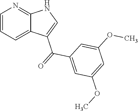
C1=CC=C2C(=N1)NC=C2C(=O)C1=CC(OC)=CC(OC)=C1
